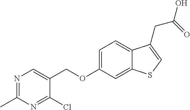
N1=C(C)N=C(Cl)C(COC2=CC=C3C(=C2)SC=C3CC(=O)O)=C1
